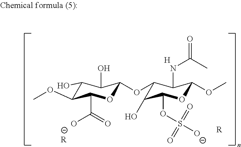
C1(O)C(OC)C(C(=O)O)OC(OC2C(O)C(OS([O-])(=O)=O)OC(OC)C2NC(=O)C)C1O.[H].[R].[R]
